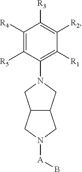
[A](N1CC2C(C1)CN(C1=C([R1])C([R2])=C([R3])C([R4])=C1[R5])C2)B
